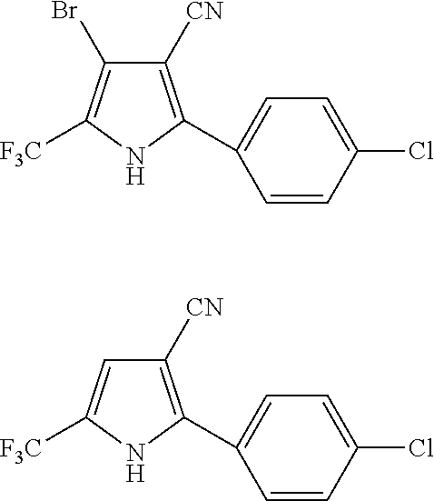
C1([CN])=C(C2=CC=C(Cl)C=C2)NC([F3C])=C1Br.C1([CN])=C(C2=CC=C(Cl)C=C2)NC([F3C])=C1
